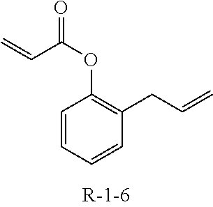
C1=CC=CC(CC=C)=C1OC(=O)C=C
